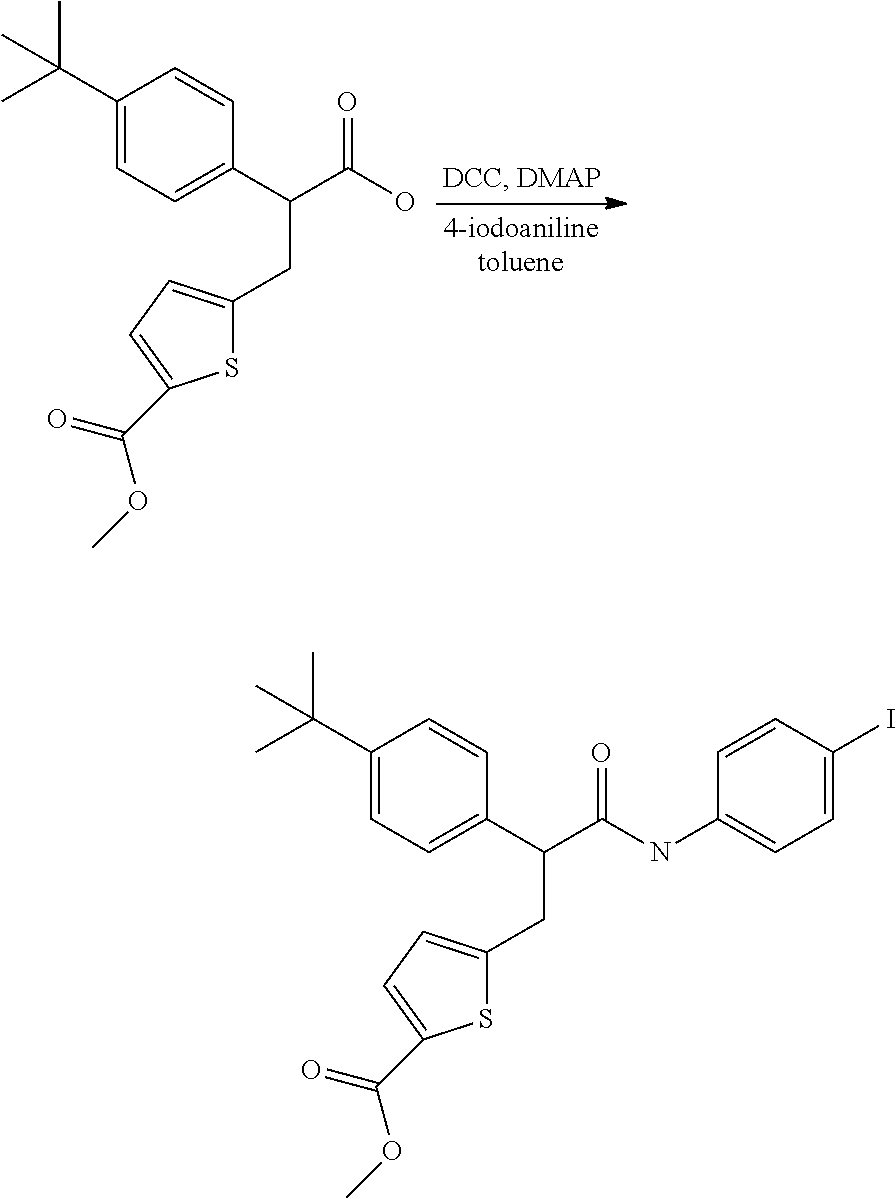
C1(C(C)(C)C)=CC=C(C(C(O)=O)CC2=CC=C(C(OC)=O)S2)C=C1.C1(C(C)(C)C)=CC=C(C(C(NC2=CC=C(I)C=C2)=O)CC2=CC=C(C(OC)=O)S2)C=C1
